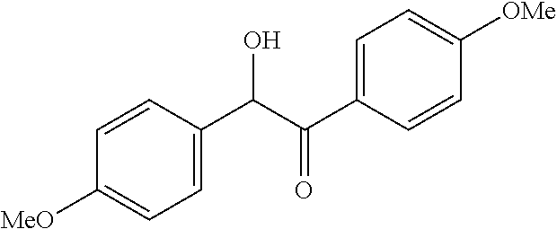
C1=CC([MeO])=CC=C1C(C(=O)C1=CC=C([OMe])C=C1)O
